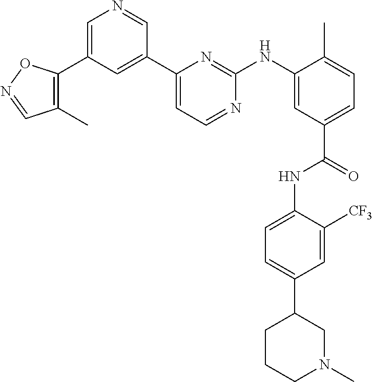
C1=C(C2=C(C)C=NO2)C=C(C2=CC=NC(NC3=CC(C(=O)NC4=CC=C(C5CCCN(C)C5)C=C4[CF3])=CC=C3C)=N2)C=N1
